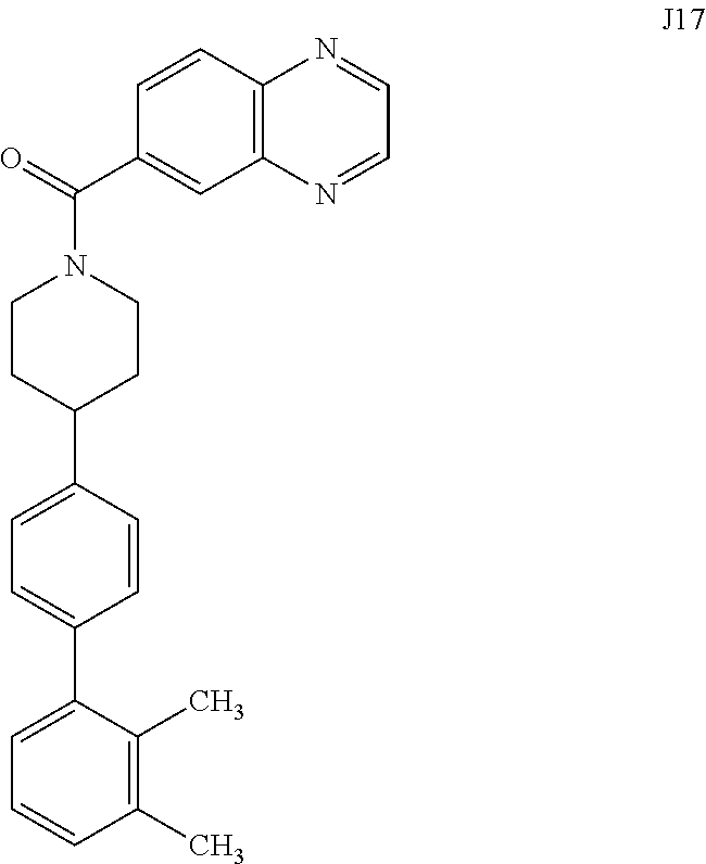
C1=C(C2=CC=C(C3CCN(C(=O)C4=CC5=C(C=C4)N=CC=N5)CC3)C=C2)C(C)=C(C)C=C1
